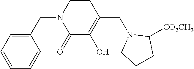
C1(CN2C(=O)C(O)=C(CN3CCCC3[CO2CH3])C=C2)=CC=CC=C1
